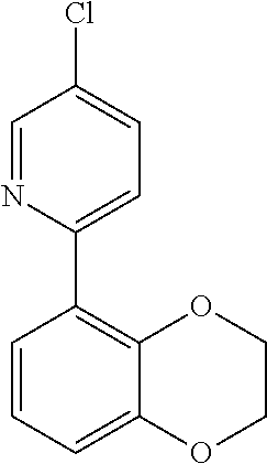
C1=NC(C2=C3C(=CC=C2)OCCO3)=CC=C1Cl
